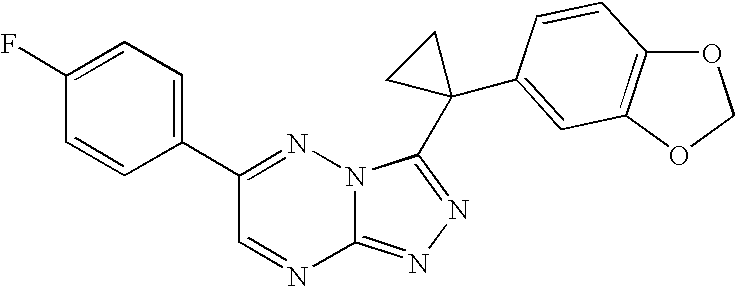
C12=NN=C(C3(C4=CC5=C(OCO5)C=C4)CC3)N1N=C(C1=CC=C(F)C=C1)C=N2
